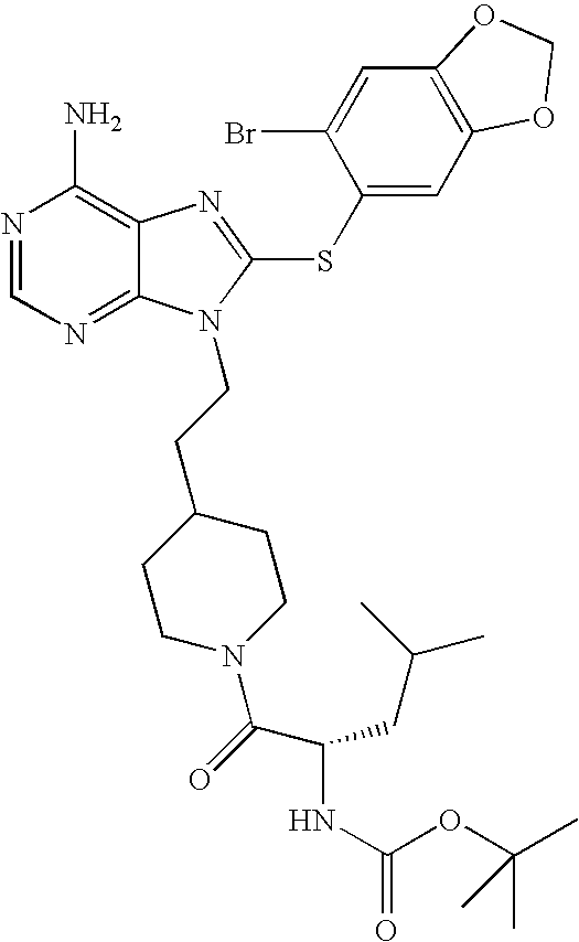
N1=CN=C2C(=C1N)N=C(SC1=CC3=C(C=C1Br)OCO3)N2CCC1CCN(C(=O)C(NC(=O)OC(C)(C)C)CC(C)C)CC1
